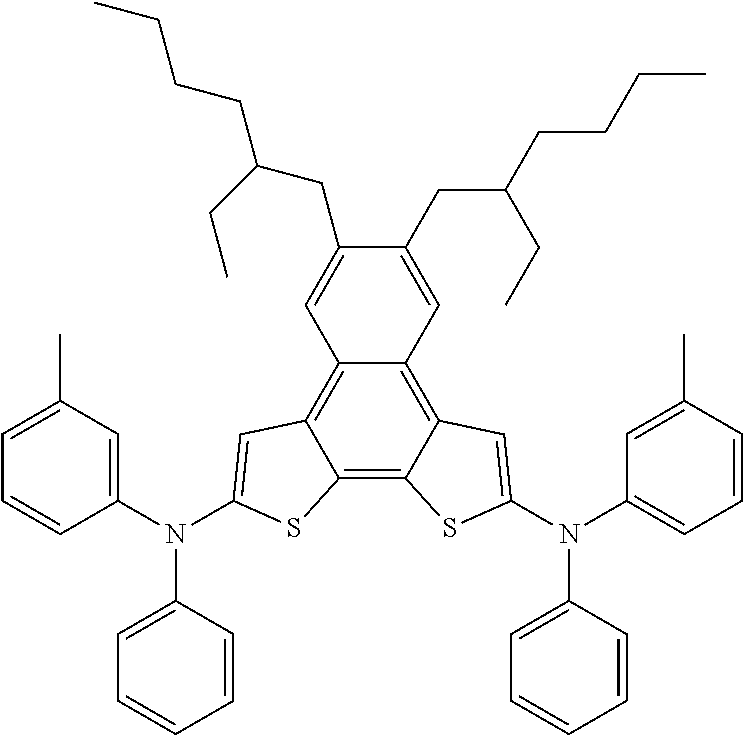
C12=C3C(=C4C(=C1C=C(CC(CCCC)CC)C(CC(CCCC)CC)=C2)C=C(N(C1=CC=CC(C)=C1)C1=CC=CC=C1)S4)SC(N(C1=CC(C)=CC=C1)C1=CC=CC=C1)=C3
